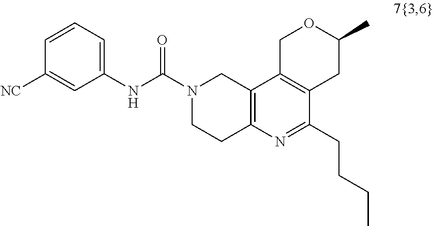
N1(C(NC2=CC=CC([NC])=C2)=O)CCC2=C(C1)C1=C(CC(C)OC1)C(CCCC)=N2
